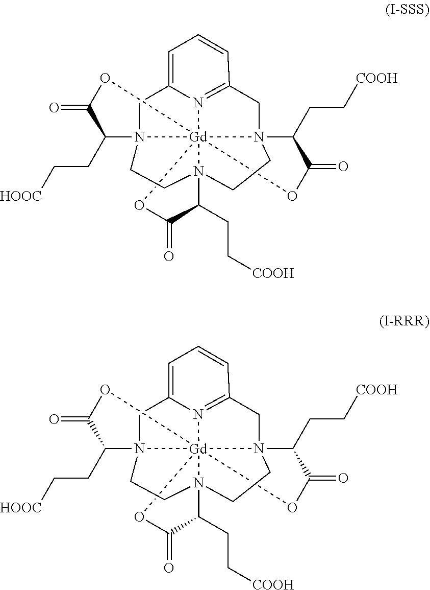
N123[Gd]4567(N(C(CC[COOH])C(=O)O4)(CC4=N5C(=CC=C4)C1)CCN6(C(CC[COOH])C(=O)O7)CC2)OC(=O)C3CC[HOOC].N123[Gd]4567(N(C(CC[COOH])C(=O)O4)(CC4=N5C(=CC=C4)C1)CCN6(C(CC[COOH])C(=O)O7)CC2)OC(=O)C3CC[HOOC]
